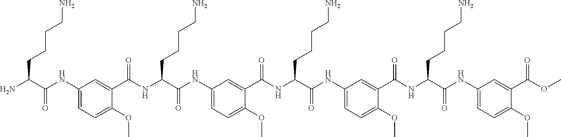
C1(NC(C(N)CCCCN)=O)=CC=C(OC)C(C(NC(C(NC2=CC=C(OC)C(C(NC(C(NC3=CC=C(OC)C(C(NC(C(NC4=CC=C(OC)C(C(OC)=O)=C4)=O)CCCCN)=O)=C3)=O)CCCCN)=O)=C2)=O)CCCCN)=O)=C1
